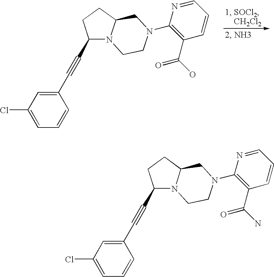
C1(Cl)=CC=CC(C#CC2N3C(CC2)CN(C2=C(C(=O)O)C=CC=N2)CC3)=C1.C1(Cl)=CC=CC(C#CC2N3C(CC2)CN(C2=C(C(=O)N)C=CC=N2)CC3)=C1
